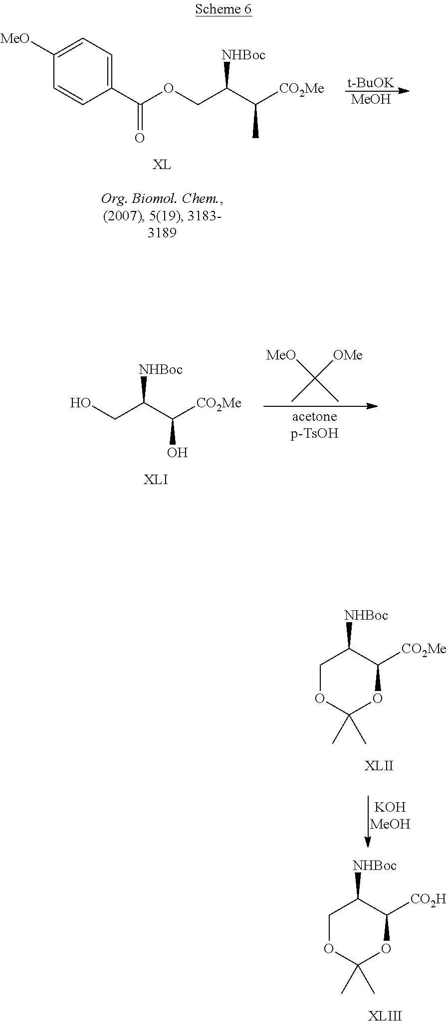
C1([MeO])=CC=C(C(OCC(C(C)[CO2Me])[NHBoc])=O)C=C1.[t-BuOK].[MeOH].OCC(C([CO2Me])O)[NHBoc].CC(C)([MeO])[OMe].C1OC(C)(C)OC([CO2Me])C1[NHBoc].C1OC(C)(C)OC([CO2H])C1[NHBoc]
